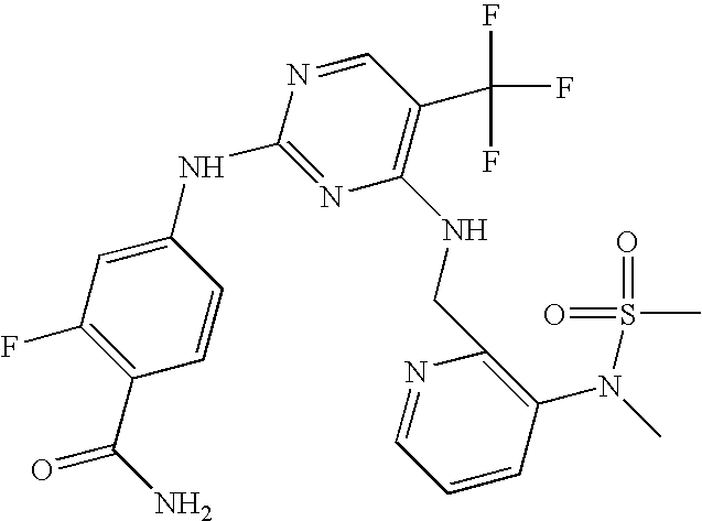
C1(NC2=NC(NCC3=C(N(C)S(C)(=O)=O)C=CC=N3)=C(C(F)(F)F)C=N2)=CC(F)=C(C(N)=O)C=C1
